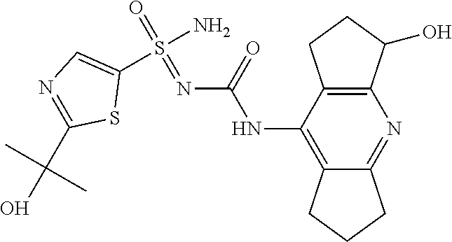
N(C1=C2C(=NC3=C1CCC3O)CCC2)C(N=S(=O)(N)C1=CN=C(C(O)(C)C)S1)=O
